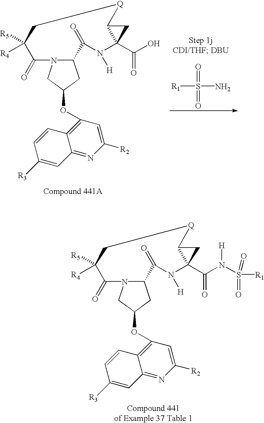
O=S(=O)([R1])N.C12N(CC(OC3=C4C(=NC([R2])=C3)C=C([R3])C=C4)C1)C(=O)C([R4])([R5])C[Q]C1C(C(O)=O)(N([H])C2=O)C1.C12N(CC(OC3=C4C(=NC([R2])=C3)C=C([R3])C=C4)C1)C(=O)C([R4])([R5])C[Q]C1C(C(N(S([R1])(=O)=O)[H])=O)(N([H])C2=O)C1
